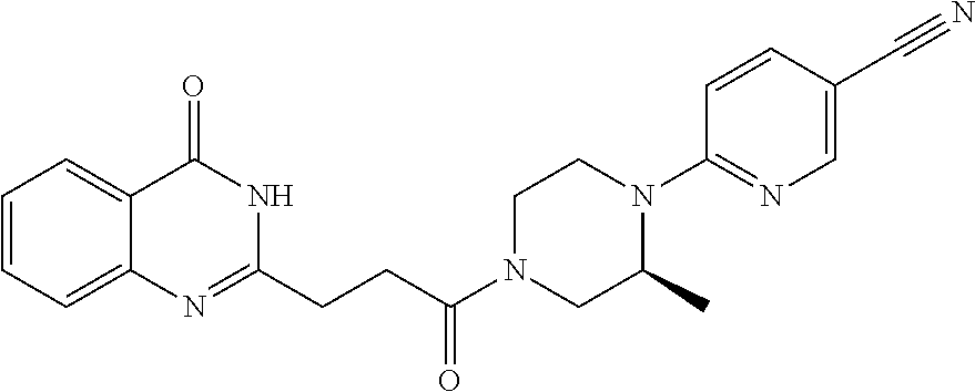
C12=CC=CC=C1C(=O)NC(CCC(N1CC(C)N(C3=NC=C(C#N)C=C3)CC1)=O)=N2
